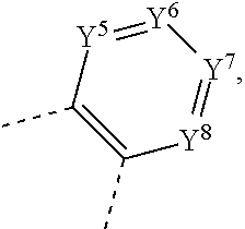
C1(C)=C(C)[Y5]=[Y6][Y7]=[Y8]1
